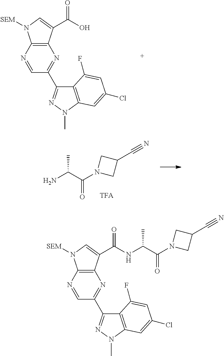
C1=NC2=C(N=C1C1=NN(C)C3=C1C(F)=CC(Cl)=C3)C(C(O)=O)=CN2[SEM].NC(C(N1CC(C#N)C1)=O)C.C1=NC2=C(N=C1C1=NN(C)C3=C1C(F)=CC(Cl)=C3)C(C(NC(C(N1CC(C#N)C1)=O)C)=O)=CN2[SEM]
